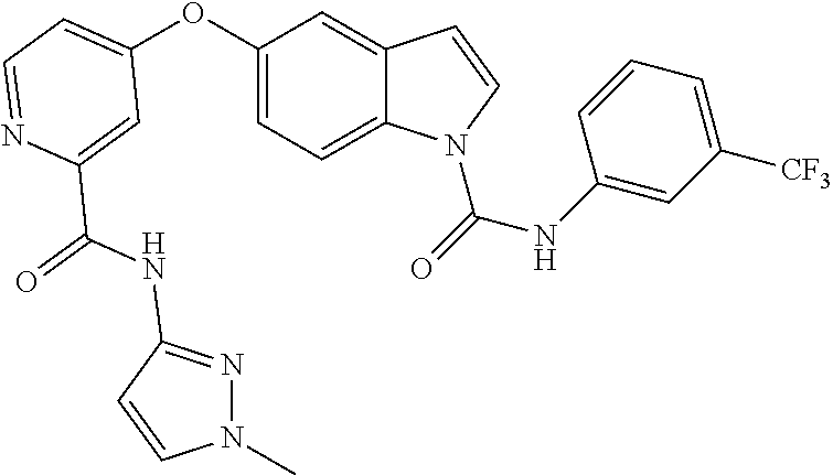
C1=C(C(NC2=NN(C)C=C2)=O)N=CC=C1OC1=CC=C2C(=C1)C=CN2C(=O)NC1=CC([CF3])=CC=C1
